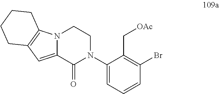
N12C(=CC3=C1CCCC3)C(=O)N(C1=CC=CC(Br)=C1C[OAc])CC2
